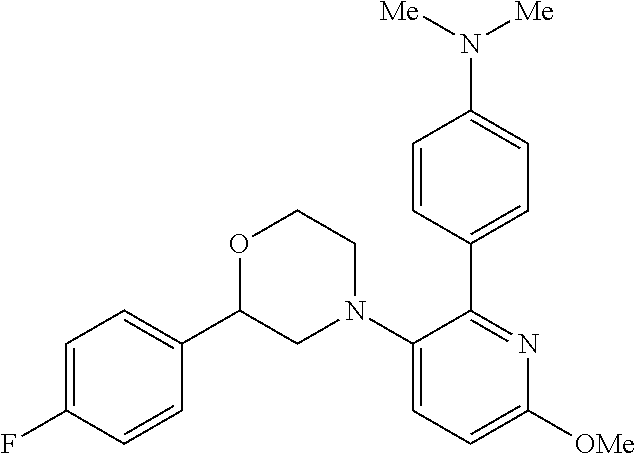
C1=CC(C2=NC([OMe])=CC=C2N2CCOC(C3=CC=C(F)C=C3)C2)=CC=C1N([Me])[Me]
